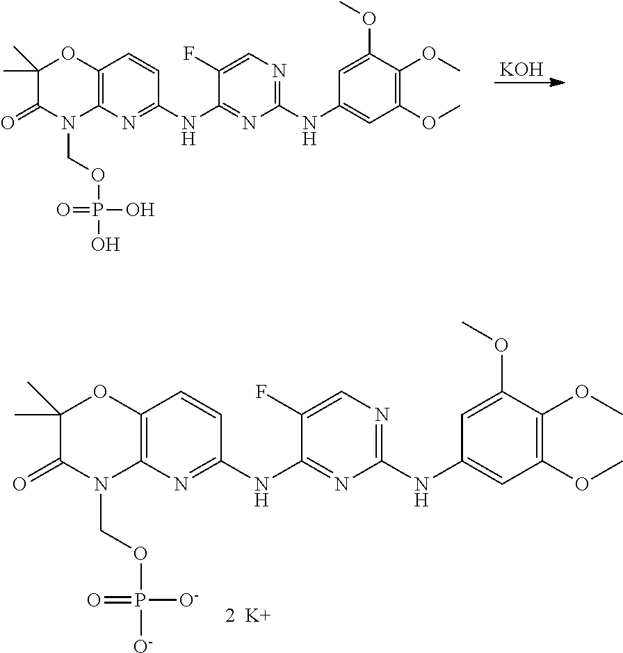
C12=C(N=C(NC3=NC(NC4=CC(OC)=C(OC)C(OC)=C4)=NC=C3F)C=C1)N(COP(O)(O)=O)C(=O)C(C)(C)O2.[KOH].C12=C(N=C(NC3=NC(NC4=CC(OC)=C(OC)C(OC)=C4)=NC=C3F)C=C1)N(COP([O-])([O-])=O)C(=O)C(C)(C)O2
